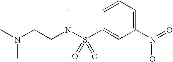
C1(N(=O)=O)=CC=CC(S(N(CCN(C)C)C)(=O)=O)=C1
